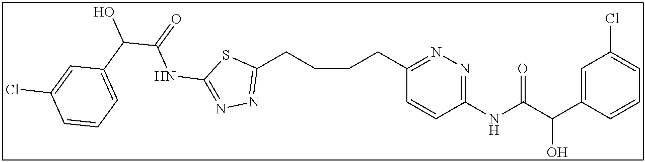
C1(CCCCC2=NN=C(NC(=O)C(C3=CC=CC(Cl)=C3)O)S2)=NN=C(NC(C(C2=CC(Cl)=CC=C2)O)=O)C=C1
